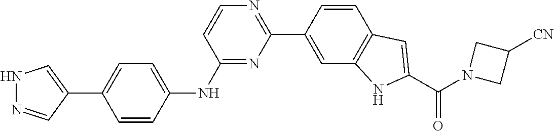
N1N=CC(C2=CC=C(NC3=NC(C4=CC5=C(C=C4)C=C(C(N4CC([CN])C4)=O)N5)=NC=C3)C=C2)=C1
